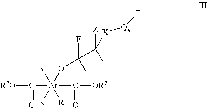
[R2O]C(=O)[Ar](C(=O)[OR2])(OC(F)(F)C([Z])(F)[X][Qa]F)([R])([R])[R]
